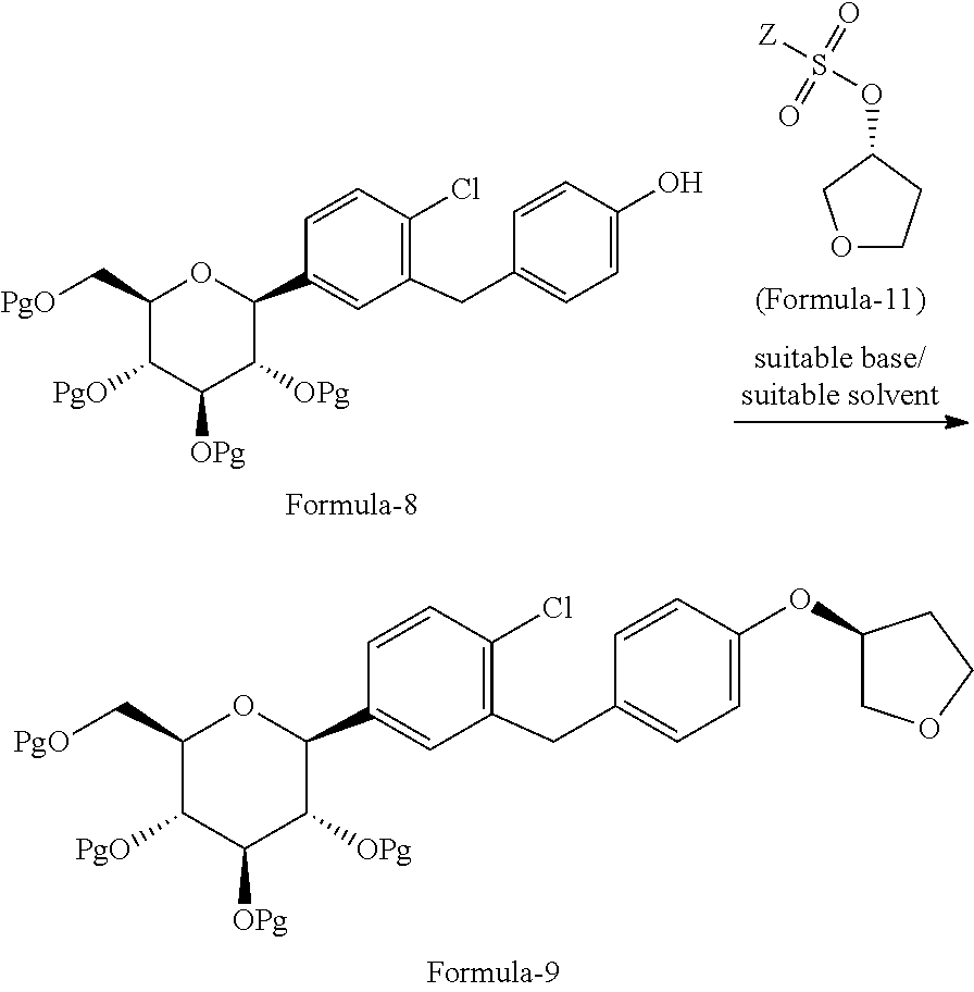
C1([PgO])C([OPg])C([OPg])C(C2=CC(CC3=CC=C(OC4COCC4)C=C3)=C(Cl)C=C2)OC1C[PgO].O1CCC(OS([Z])(=O)=O)C1.C1([PgO])C([OPg])C([OPg])C(C2=CC(CC3=CC=C(O)C=C3)=C(Cl)C=C2)OC1C[PgO]
